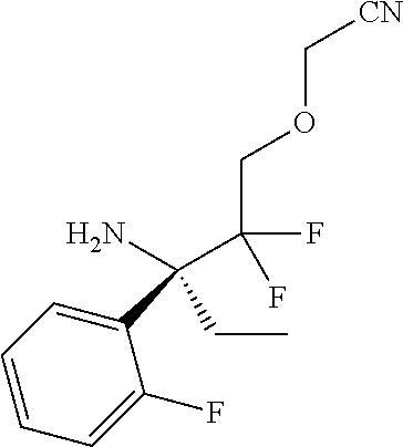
C(C(COC[CN])(F)F)(N)(C1=CC=CC=C1F)CC
